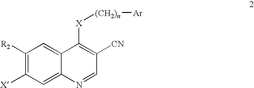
C12=CC([X])=C([R2])C=C1C([X][(CH2)n][Ar])=C([CN])C=N2
